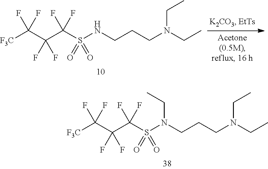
[F3C]C(C(C(S(NCCCN(CC)CC)(=O)=O)(F)F)(F)F)(F)F.[F3C]C(C(C(S(N(CCCN(CC)CC)CC)(=O)=O)(F)F)(F)F)(F)F
